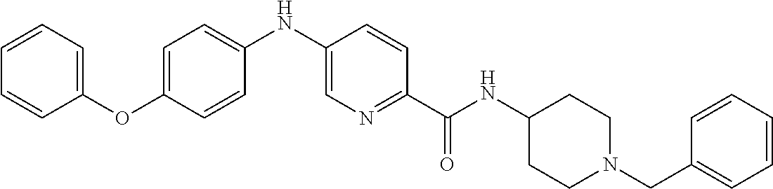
C1(OC2=CC=CC=C2)=CC=C(NC2=CN=C(C(NC3CCN(CC4=CC=CC=C4)CC3)=O)C=C2)C=C1
